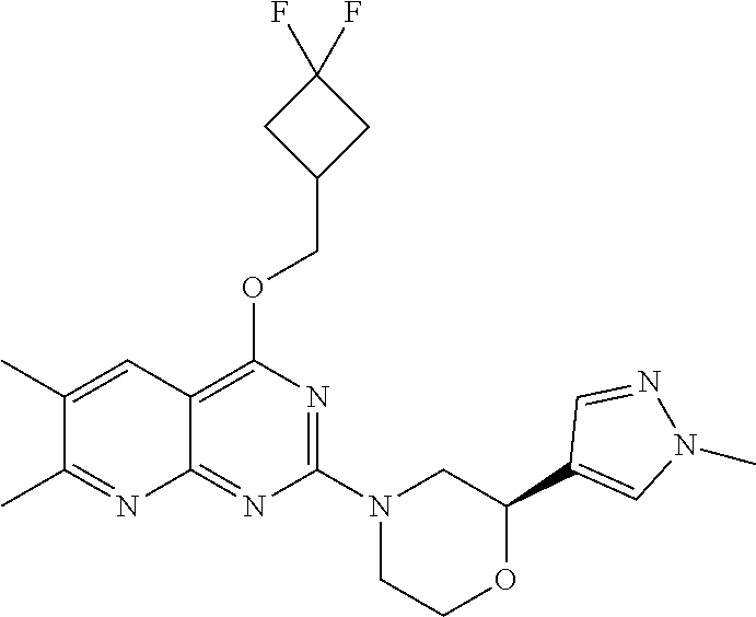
O(C1=C2C(=NC(N3CCOC(C4=CN(C)N=C4)C3)=N1)N=C(C)C(C)=C2)CC1CC(F)(F)C1
